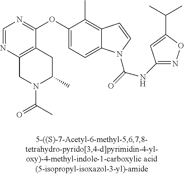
C1=NC2=C(C(OC3=CC=C4C(=C3C)C=CN4C(NC3=NOC(C(C)C)=C3)=O)=N1)CC(C)N(C(=O)C)C2
